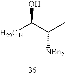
[H29C14]C(C(C)[NBn2])O
